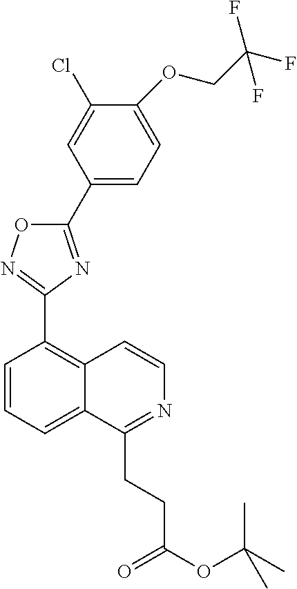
C1=CC=C2C(=C1C1=NOC(C3=CC=C(OCC(F)(F)F)C(Cl)=C3)=N1)C=CN=C2CCC(=O)OC(C)(C)C
